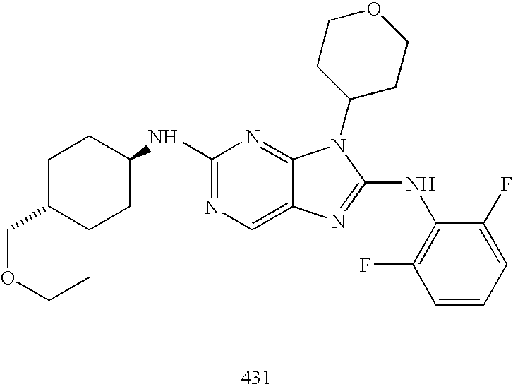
C1(NC2CCC(COCC)CC2)=NC=C2C(=N1)N(C1CCOCC1)C(NC1=C(F)C=CC=C1F)=N2
